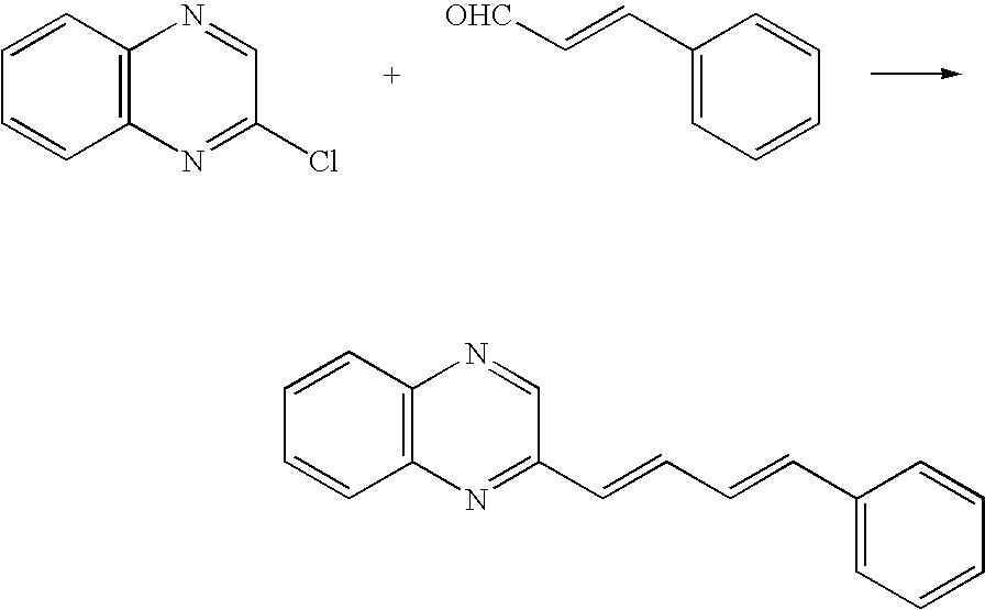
C12=C(C=CC=C1)N=CC(Cl)=N2.C1(C=C[OHC])=CC=CC=C1.C12=C(C=CC=C1)N=CC(C=CC=CC1=CC=CC=C1)=N2
